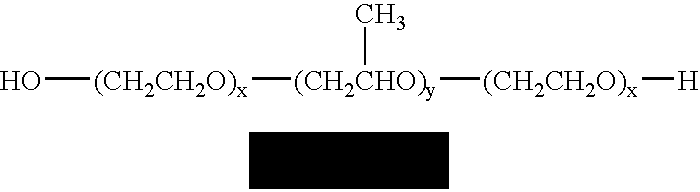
C1CC2C1C1C2CC1.[PO].O[(CH2CH2O)x][(CH2CHO)y]([(CH2CH2O)x][H])C
